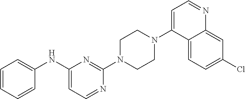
N(C1=CC=NC(N2CCN(C3=CC=NC4=CC(Cl)=CC=C34)CC2)=N1)C1=CC=CC=C1
